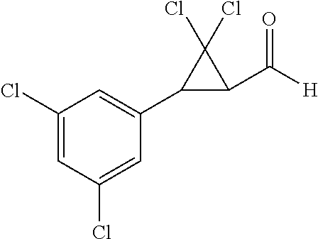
C1=C(Cl)C=C(C2C(C([H])=O)C2(Cl)Cl)C=C1Cl
